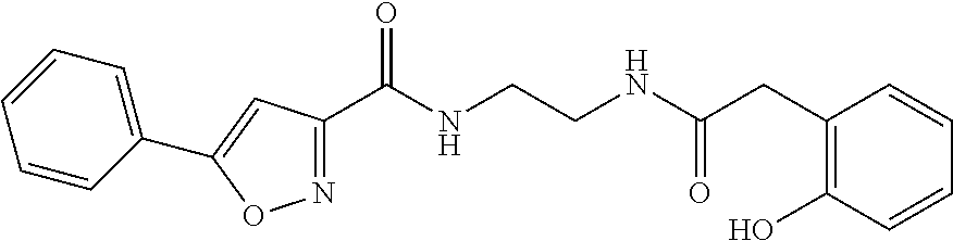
C(NCCNC(C1=NOC(C2=CC=CC=C2)=C1)=O)(=O)CC1=C(O)C=CC=C1
